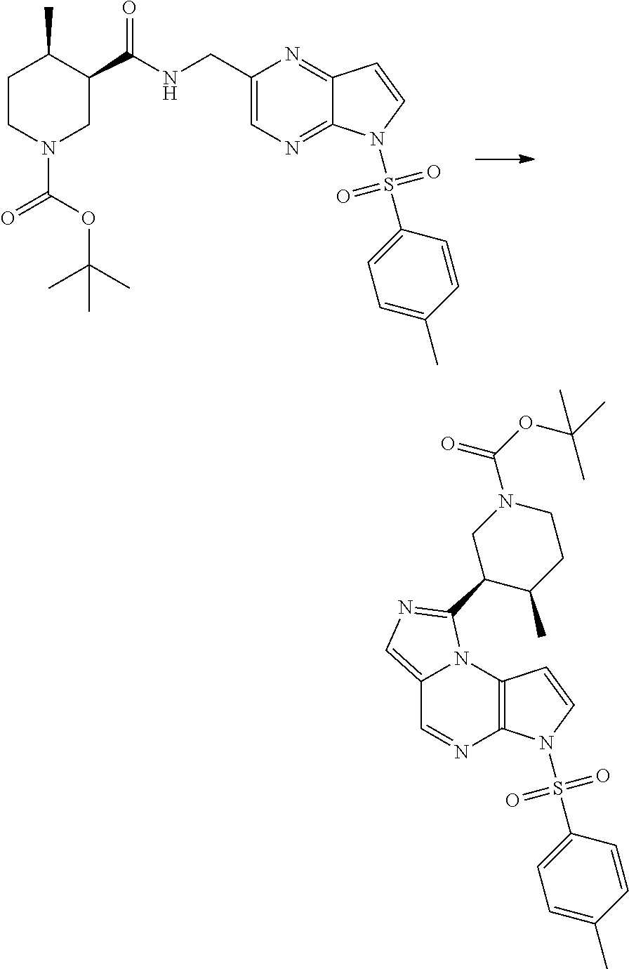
C1(CNC(C2CN(C(OC(C)(C)C)=O)CCC2C)=O)=CN=C2C(=N1)C=CN2S(C1=CC=C(C)C=C1)(=O)=O.C12=CN=C(C3CN(C(OC(C)(C)C)=O)CCC3C)N1C1=C(N=C2)N(S(C2=CC=C(C)C=C2)(=O)=O)C=C1
